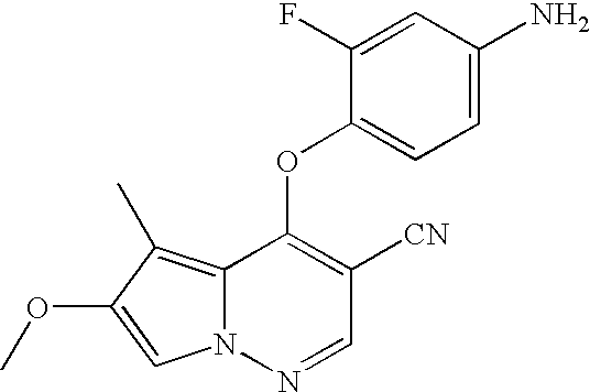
C1=C(F)C(OC2=C([CN])C=NN3C2=C(C)C(OC)=C3)=CC=C1N
